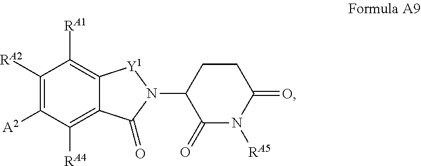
C1([RA2])=C([A2])C([RA4])=C2C(=C1[RA1])[Y1]N(C1C(=O)N([RA5])C(=O)CC1)C2=O
